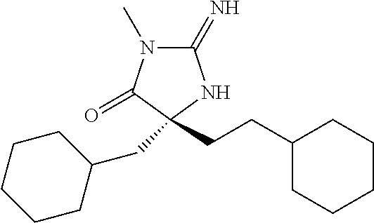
C1(=N)N(C)C(=O)C(CC2CCCCC2)(CCC2CCCCC2)N1
